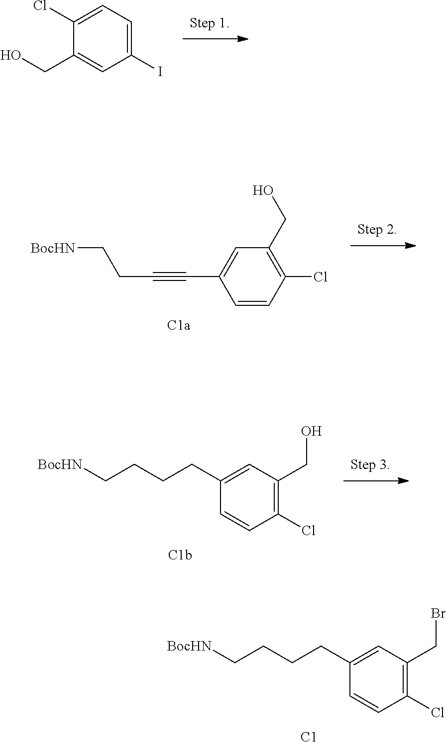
[C1a].C1=CC(C#CCC[BocHN])=CC(CO)=C1Cl.[C1b].C1=CC(Cl)=C(CO)C=C1CCCC[BocHN].[C1].C1=CC(Cl)=C(CBr)C=C1CCCC[BocHN].C1(CO)=CC(I)=CC=C1Cl
